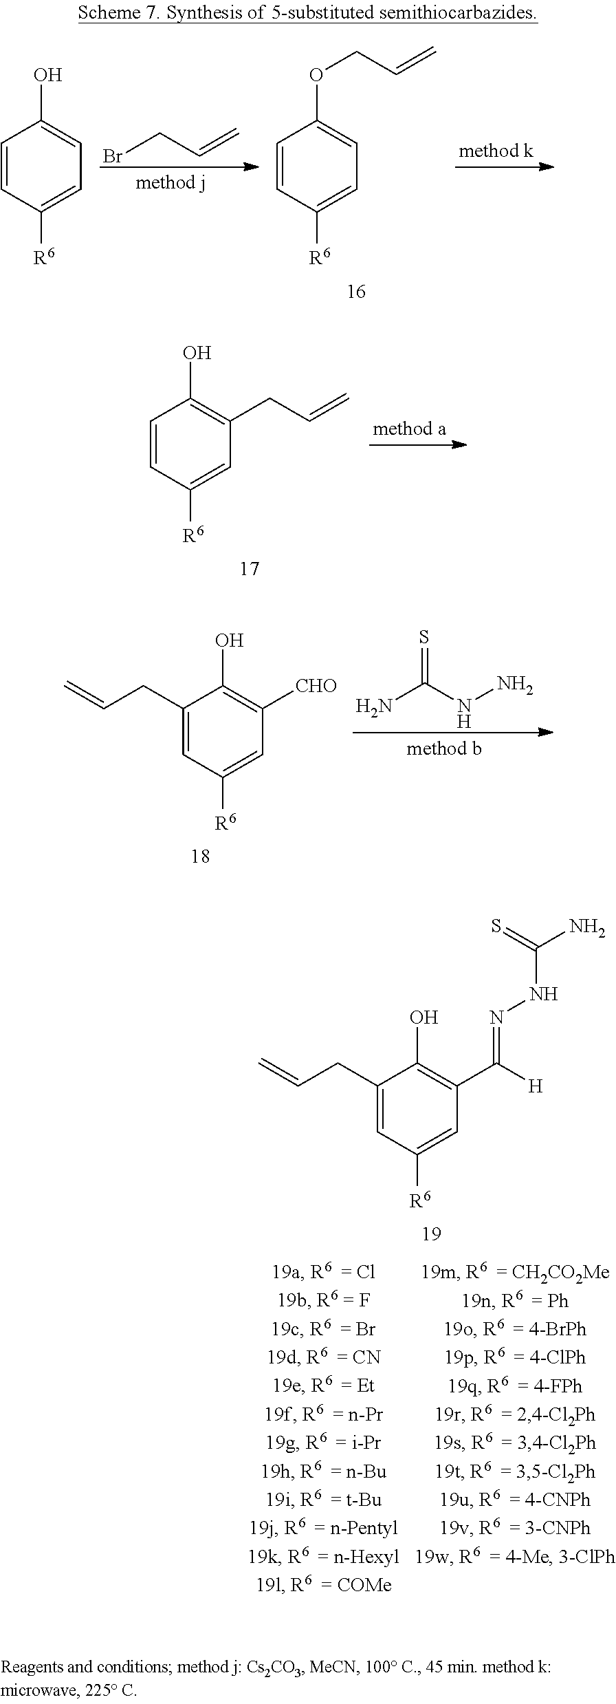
BrCC=C.C1=CC([R6])=CC=C1OCC=C.C1=CC([R6])=CC=C1O.C1=CC([R6])=CC(CC=C)=C1O.C1(CC=C)=CC([R6])=CC([CHO])=C1O.NC(NN)=S.C1(CC=C)=CC([R6])=CC(C([H])=NNC(N)=S)=C1O
